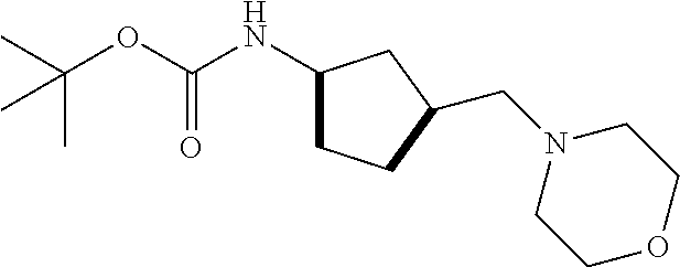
C1(NC(OC(C)(C)C)=O)CCC(CN2CCOCC2)C1
